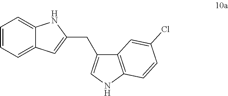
C1=CC=C2C(=C1)NC(CC1=CNC3=C1C=C(Cl)C=C3)=C2
